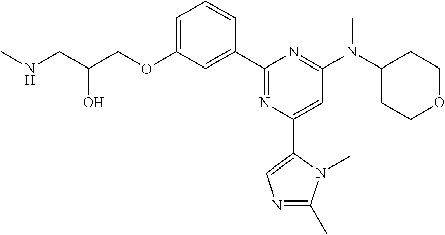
C1=C(OCC(CNC)O)C=C(C2=NC(C3=CN=C(C)N3C)=CC(N(C3CCOCC3)C)=N2)C=C1
